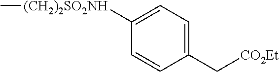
C1([(CH2)2SO2NH]C)=CC=C(C[CO2Et])C=C1
